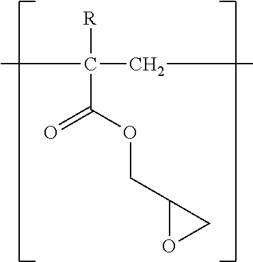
C(C([R])(CC)C)(OCC1OC1)=O
